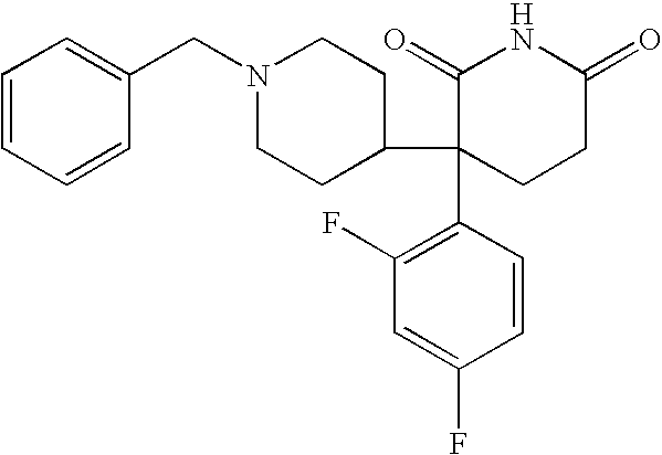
C1=CC=CC(CN2CCC(C3(C4=C(F)C=C(F)C=C4)CCC(=O)NC3=O)CC2)=C1
